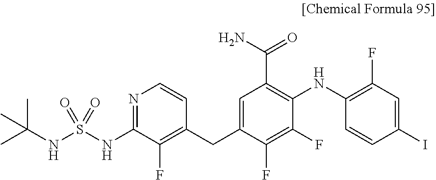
S(=O)(NC1=NC=CC(CC2=CC(C(N)=O)=C(NC3=C(F)C=C(I)C=C3)C(F)=C2F)=C1F)(NC(C)(C)C)=O
